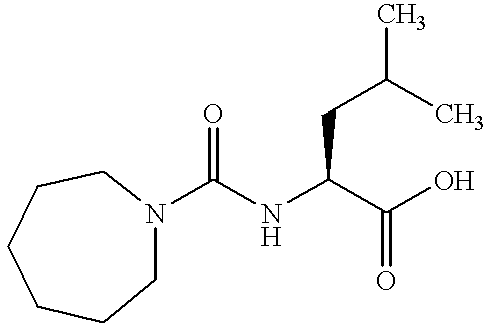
N1(C(NC(C(O)=O)CC(C)C)=O)CCCCCC1
